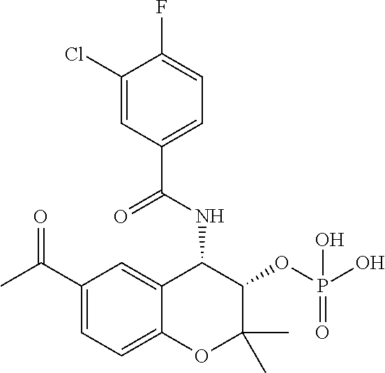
C1(Cl)=CC(C(NC2C3=CC(C(C)=O)=CC=C3OC(C)(C)C2OP(O)(O)=O)=O)=CC=C1F
